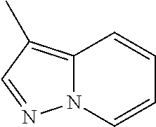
C1(C)=C2N(N=C1)C=CC=C2
